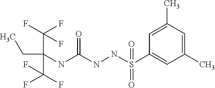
CCC(C(F)(F)F)(NC(NNS(C1=CC(C)=CC(C)=C1)(=O)=O)=O)C(F)(F)F
